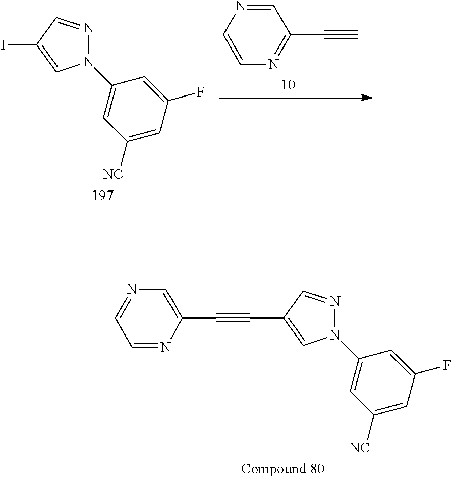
C1=NC=CN=C1C#C.C1(N2N=CC(I)=C2)=CC([NC])=CC(F)=C1.C1=C(C#CC2=CN(C3=CC([NC])=CC(F)=C3)N=C2)N=CC=N1
